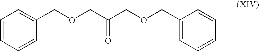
C1=CC=CC(COCC(COCC2=CC=CC=C2)=O)=C1
